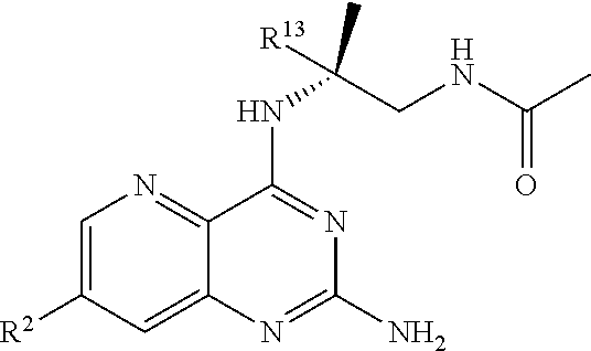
N(C1=NC(N)=NC2=CC([R2])=CN=C12)C(CNC(C)=O)([R13])C
